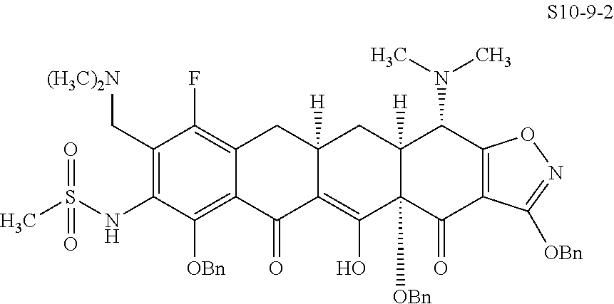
C1(C[(H3C)2N])=C(NS(=O)(C)=O)C([OBn])=C2C(=C1F)CC1([H])C(=C(O)C3([OBn])C([H])(C1)C(N(C)C)C1=C(C3=O)C([OBn])=NO1)C2=O
